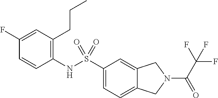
C1(NS(C2=CC=C3C(=C2)CN(C(C(F)(F)F)=O)C3)(=O)=O)=C(CCC)C=C(F)C=C1
